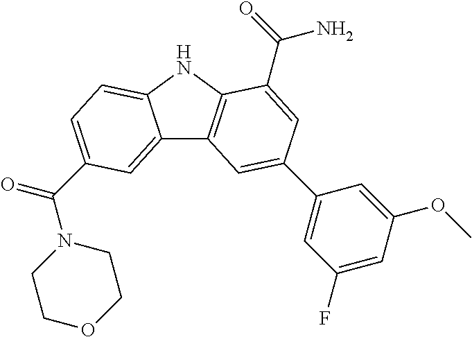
C12=CC(C(=O)N3CCOCC3)=CC=C1NC1=C2C=C(C2=CC(F)=CC(OC)=C2)C=C1C(N)=O
